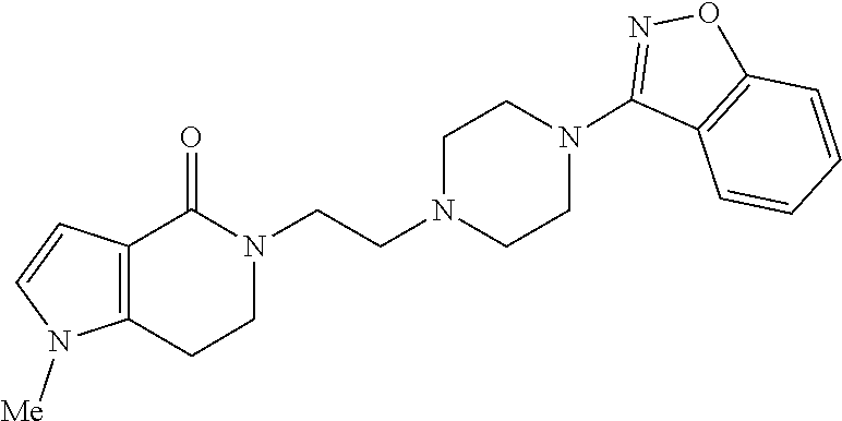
N1(CCN2CCN(C3=NOC4=C3C=CC=C4)CC2)C(=O)C2=C(CC1)N([Me])C=C2
